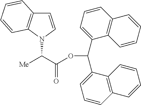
N1(C(C(OC(C2=CC=CC3=C2C=CC=C3)C2=CC=CC3=C2C=CC=C3)=O)[Me])C=CC2=C1C=CC=C2
